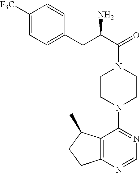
C(C1=CC=C([F3C])C=C1)C(C(=O)N1CCN(C2=NC=NC3=C2C(C)CC3)CC1)N
